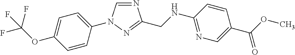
N1=CN(C2=CC=C(OC(F)(F)F)C=C2)N=C1CNC1=NC=C(C(OC)=O)C=C1
